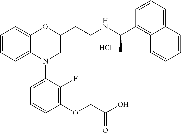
Cl.C1=CC=C2C(=C1)OC(CCNC(C1=C3C(=CC=C1)C=CC=C3)C)CN2C1=CC=CC(OCC(O)=O)=C1F
